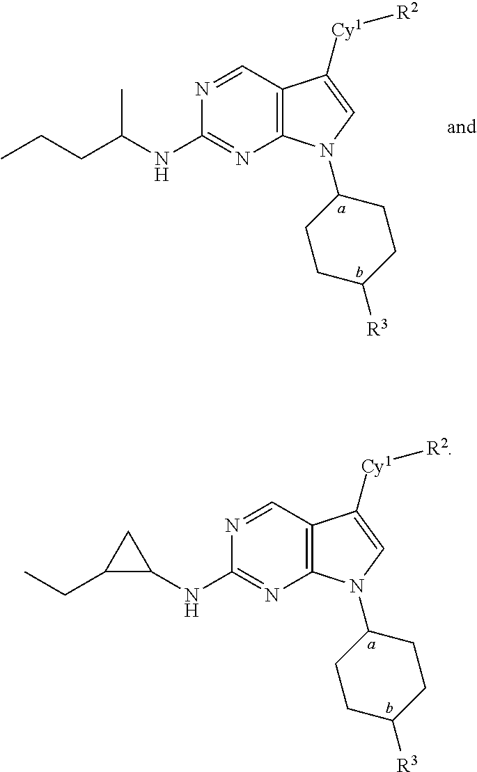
N1=CC2=C(N=C1NC1CC1CC)N(C1CCC([R3])CC1)C=C2[Cy1][R2].N1=CC2=C(N=C1NC(CCC)C)N(C1CCC([R3])CC1)C=C2[Cy1][R2]
